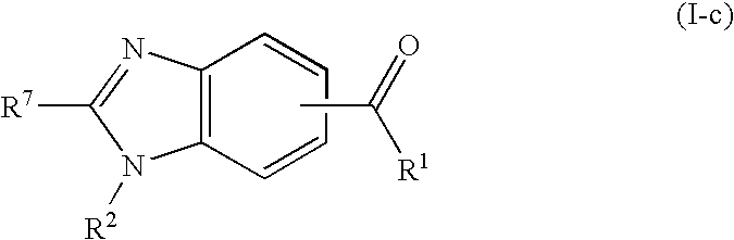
C12=C(C=CC=C1)N([R2])C([R7])=N2.CC(=O)[R1]
